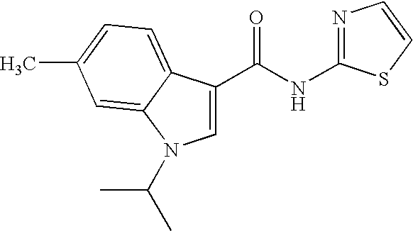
N1=C(NC(C2=CN(C(C)C)C3=CC(C)=CC=C23)=O)SC=C1
